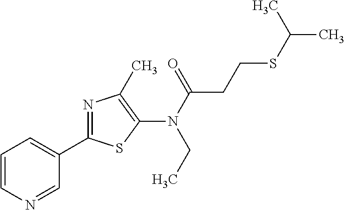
C1(C2=NC(C)=C(N(C(=O)CCSC(C)C)CC)S2)=CC=CN=C1
